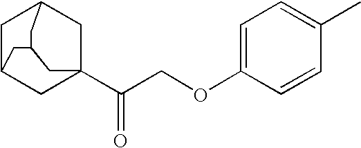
C1C2CC3(C(COC4=CC=C(C)C=C4)=O)CC1CC(C3)C2
